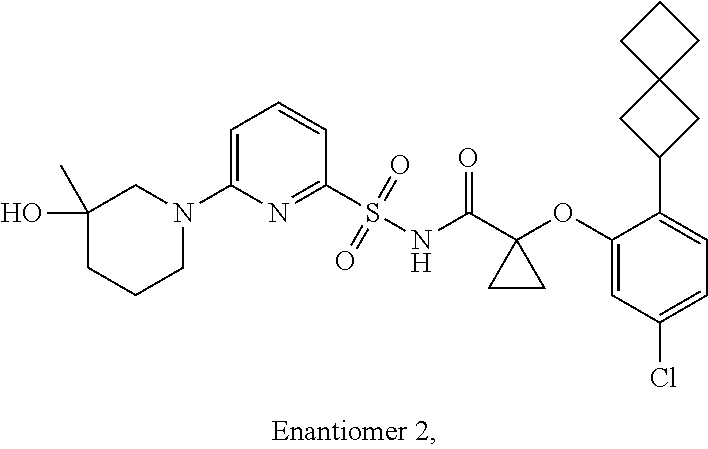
C1=C(N2CC(O)(C)CCC2)N=C(S(NC(C2(OC3=CC(Cl)=CC=C3C3CC4(C3)CCC4)CC2)=O)(=O)=O)C=C1
